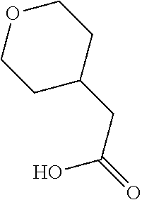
OC(=O)CC1CCOCC1
